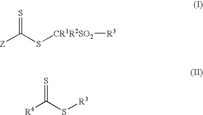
[Z]C(S[CR1R2SO2][R3])=S.[R4]C(S[R3])=S
